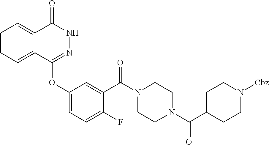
C1=CC=C2C(=C1)C(=O)NN=C2OC1=CC=C(F)C(C(N2CCN(C(C3CCN([Cbz])CC3)=O)CC2)=O)=C1
